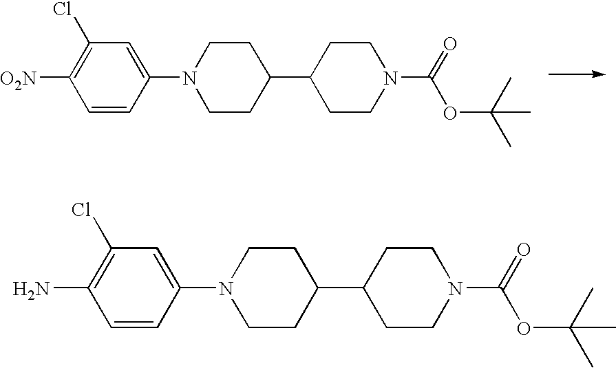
C1CC(C2CCN(C(OC(C)(C)C)=O)CC2)CCN1C1=CC(Cl)=C([O2N])C=C1.C1CC(C2CCN(C(OC(C)(C)C)=O)CC2)CCN1C1=CC(Cl)=C(N)C=C1
